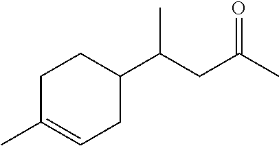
C1C(C)=CCC(C(CC(C)=O)C)C1
